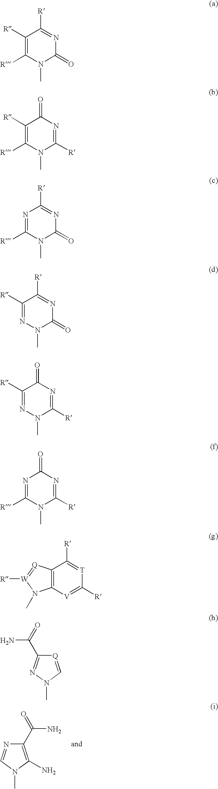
[Q]1=CN(C)N=C1C(N)=O.C1(C(=O)N)=C(N)N(C)C=N1.C1([R])=C([R])N(C)C(=O)N=C1[R].C1([R])=C([R])N(C)C([R])=NC1=O.N1=C([R])N(C)C(=O)N=C1[R].C1([R])=NN(C)C(=O)N=C1[R].C1([R])=NN(C)C([R])=NC1=O.N1=C([R])N(C)C([R])=NC1=O.C12=C([V]=C([R])[T]=C1[R])N(C)[W]([R])=[Q]2
